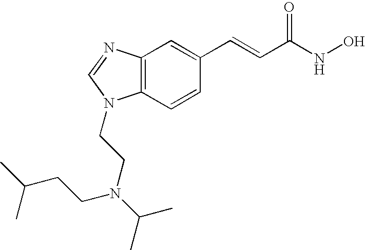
C12=C(C=CC(C=CC(NO)=O)=C1)N(CCN(C(C)C)CCC(C)C)C=N2
